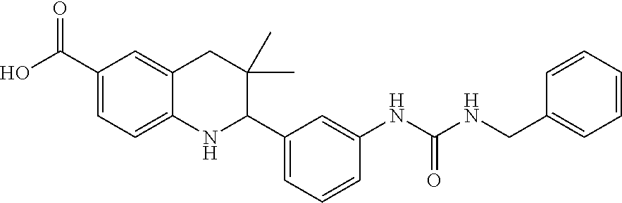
C1(C(O)=O)=CC=C2C(=C1)CC(C)(C)C(C1=CC=CC(NC(NCC3=CC=CC=C3)=O)=C1)N2
